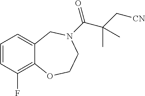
C1=CC(F)=C2C(=C1)CN(C(=O)C(C[CN])(C)C)CCO2
